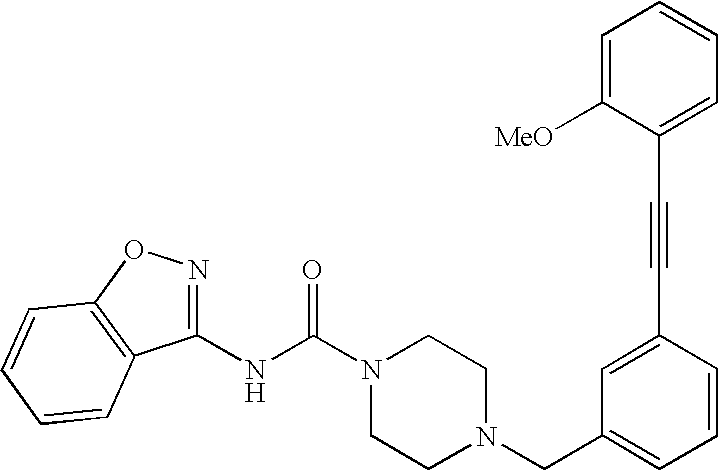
N(C(N1CCN(CC2=CC=CC(C#CC3=CC=CC=C3[MeO])=C2)CC1)=O)C1=NOC2=C1C=CC=C2
